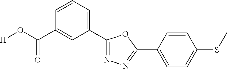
[H]OC(C1=CC(C2=NN=C(C3=CC=C(SC)C=C3)O2)=CC=C1)=O
